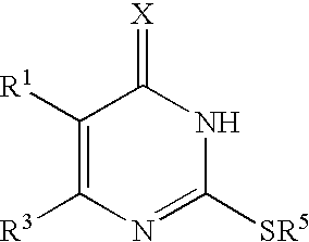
[R3]C1=C([R1])C(=[X])NC([SR5])=N1
